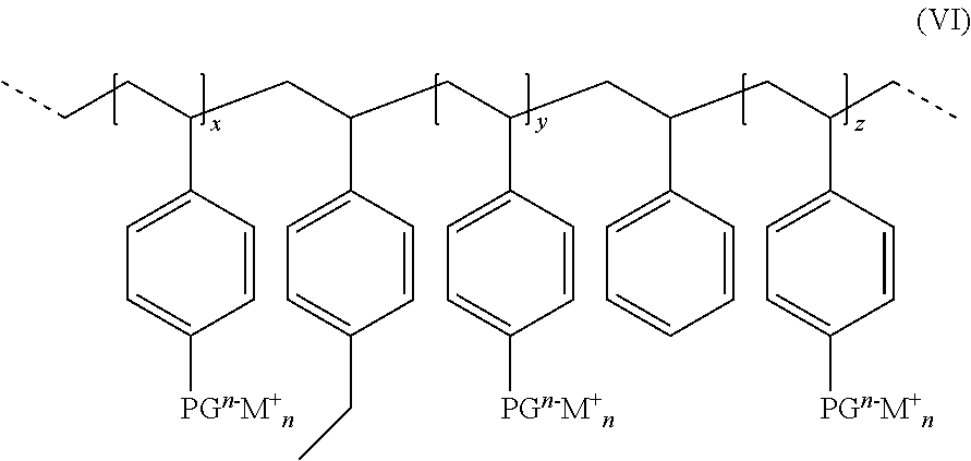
CCCC(CC(CC(CC(CC(CC)C1=CC=C([PGn-M+n])C=C1)C1=CC=CC=C1)C1=CC=C([PGn-M+n])C=C1)C1=CC=C(CC)C=C1)C1=CC=C([PGn-M+n])C=C1
